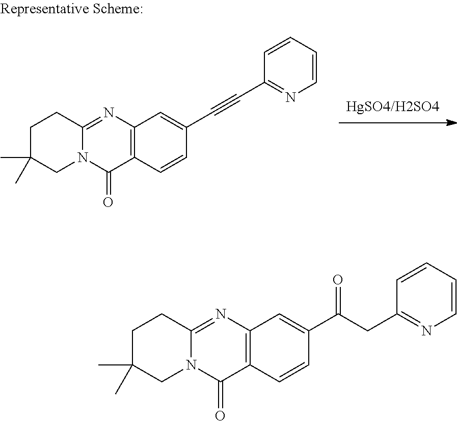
C12=C(N=C3N(C1=O)CC(C)(C)CC3)C=C(C#CC1=NC=CC=C1)C=C2.C12=C(N=C3N(C1=O)CC(C)(C)CC3)C=C(C(=O)CC1=NC=CC=C1)C=C2
